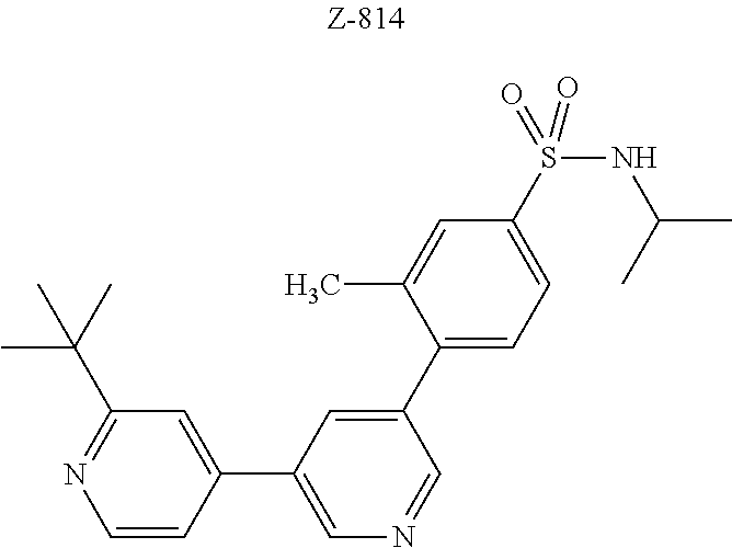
C1=CC(C2=CN=CC(C3=CC=C(S(NC(C)C)(=O)=O)C=C3C)=C2)=CC(C(C)(C)C)=N1
